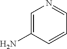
C1=C(N)C=CC=N1
